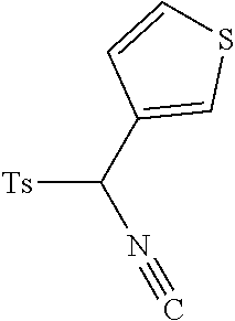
C1(C(N#C)[Ts])=CSC=C1
